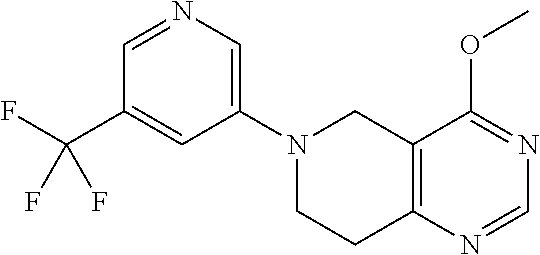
N1(C2=CN=CC(C(F)(F)F)=C2)CCC2=C(C1)C(OC)=NC=N2
